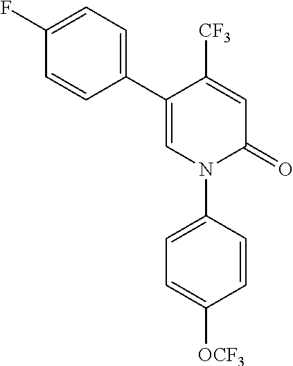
C1=C([CF3])C(C2=CC=C(F)C=C2)=CN(C2=CC=C([OCF3])C=C2)C1=O
